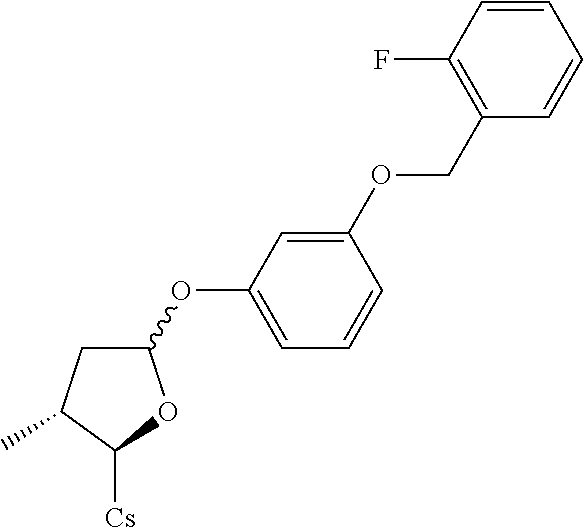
C1(OC2=CC=CC(OCC3=C(F)C=CC=C3)=C2)CC(C)C([Cs])O1
